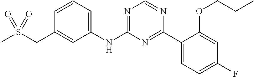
C1(NC2=NC=NC(C3=CC=C(F)C=C3OCCC)=N2)=CC=CC(CS(C)(=O)=O)=C1
